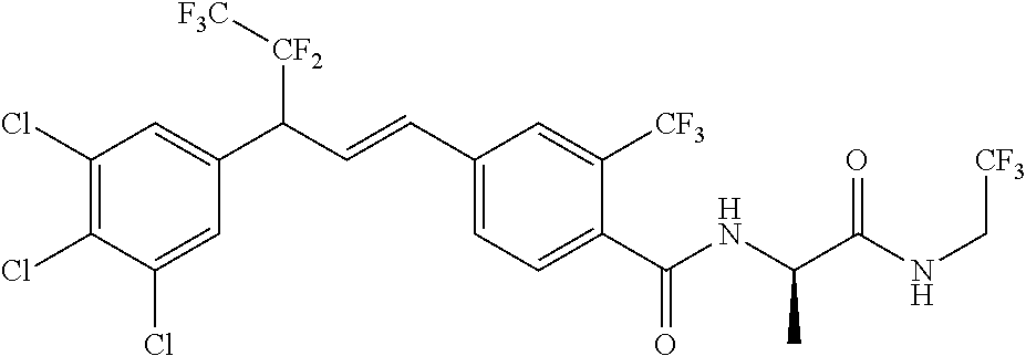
C1(Cl)=C(Cl)C=C(C(C=CC2=CC=C(C(NC(C(NC[CF3])=O)C)=O)C([CF3])=C2)[CF2][F3C])C=C1Cl
